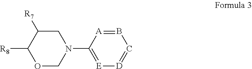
B1=[A]C(N2CC([R7])C([R8])OC2)=[E][D]=C1
